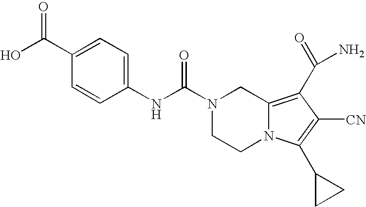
N(C(=O)N1CCN2C(=C(C(N)=O)C([CN])=C2C2CC2)C1)C1=CC=C(C(O)=O)C=C1
